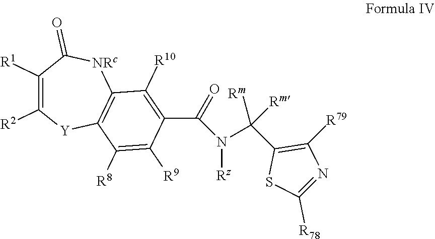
C1([R1])=C([R2])[Y]C2=C([NRc]C1=O)C([R10])=C(C(=O)N([Rz])C(C1=C([R79])N=C([R78])S1)([Rm])[Rm])C([R9])=C2[R8]
